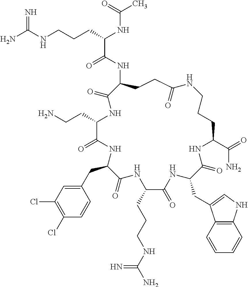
NC(NCCCC(NC(C)=O)C(=O)NC1CCC(=O)NCCCC(C(=O)N)NC(=O)C(CC2=CNC3=C2C=CC=C3)NC(=O)C(CCCNC(N)=N)NC(=O)C(CC2=CC(Cl)=C(Cl)C=C2)NC(=O)C(CCN)NC1=O)=N
